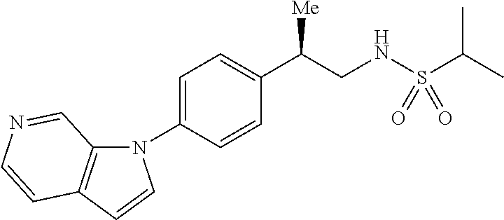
N1(C2=CC=C(C(CNS(C(C)C)(=O)=O)[Me])C=C2)C2=C(C=C1)C=CN=C2
